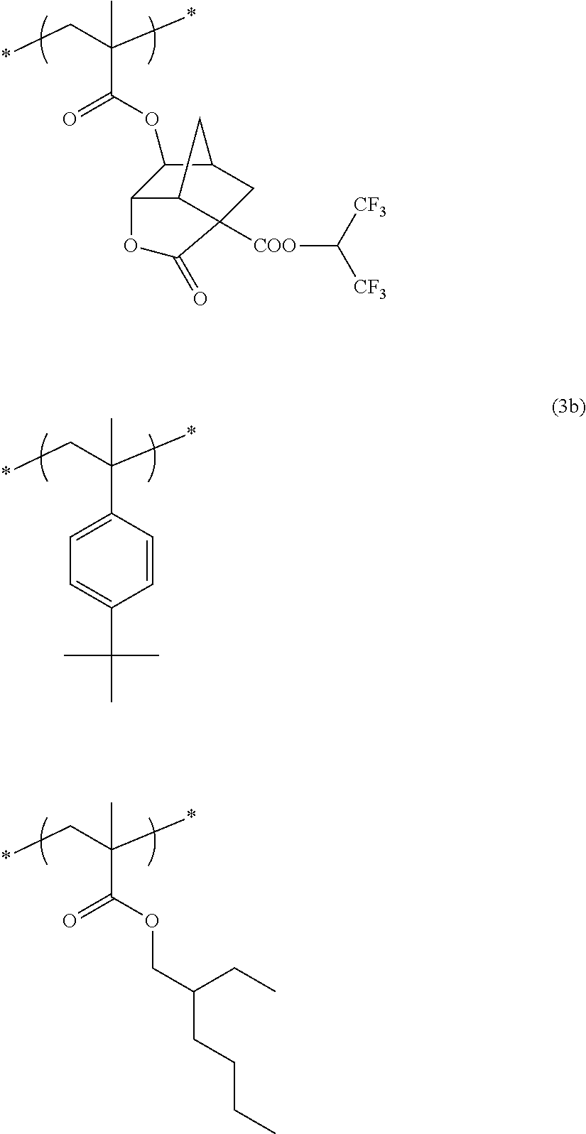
*CC(*)(C)C(=O)OC1C2C3C([COO]C([CF3])[CF3])(CC1C3)C(=O)O2.*CC(*)(C)C1=CC=C(C(C)(C)C)C=C1.*CC(*)(C)C(=O)OCC(CC)CCCC
